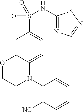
C1(N2C3=CC=C(S(NC4=NC=NS4)(=O)=O)C=C3OCC2)=C([NC])C=CC=C1
